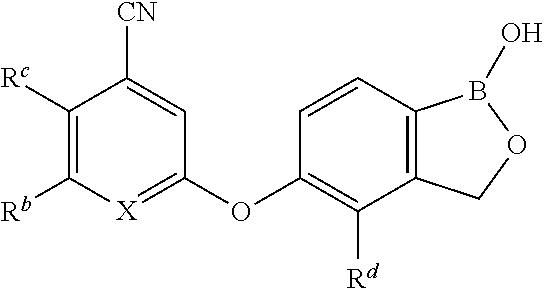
C1([Rc])=C([Rb])[X]=C(OC2=C([Rd])C3=C(B(O)OC3)C=C2)C=C1[CN]
